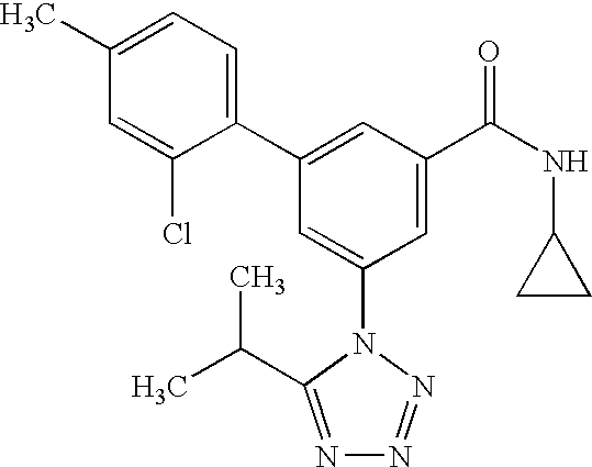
C1(C2=CC(C(NC3CC3)=O)=CC(N3C(C(C)C)=NN=N3)=C2)=CC=C(C)C=C1Cl
